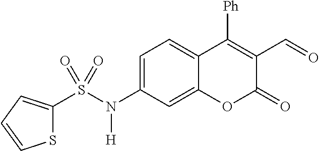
C1=C(N(S(=O)(=O)C2=CC=CS2)[H])C=C2C(=C1)C([Ph])=C(C=O)C(=O)O2
